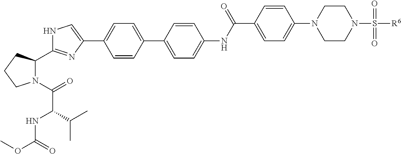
C1=CC(C2=CC=C(NC(C3=CC=C(N4CCN(S(=O)([R6])=O)CC4)C=C3)=O)C=C2)=CC=C1C1=CNC(C2N(C(=O)C(C(C)C)NC(OC)=O)CCC2)=N1
